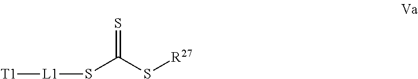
S(C(S[L1][T1])=S)[R27]
